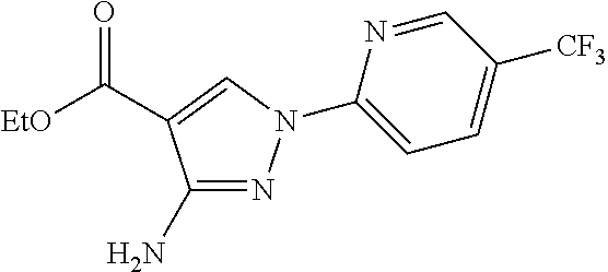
C(C1=CN(C2=CC=C([CF3])C=N2)N=C1N)([EtO])=O
